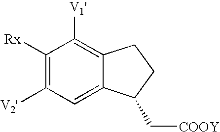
C1([Rx])=C([V2'])C=C2C(=C1[V1'])CCC2C[COOY]
